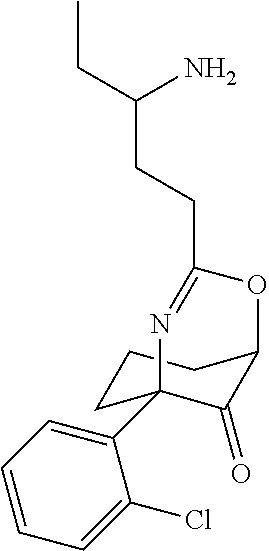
C1CC2(C3=CC=CC=C3Cl)C(=O)C(C1)OC(CCC(CC)N)=N2
